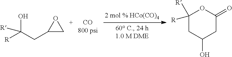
C1(CC([R])(O)[R])CO1.C1([R])([R])CC(O)CC(=O)O1
